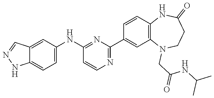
C(N1C2=C(C=CC(C3=NC=CC(NC4=CC=C5C(=C4)C=NN5)=N3)=C2)NC(=O)CC1)C(=O)NC(C)C
